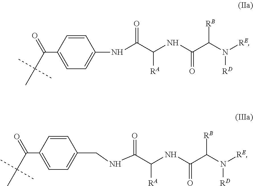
C1(C(C(C)(C)C)=O)=CC=C(NC(C([RA])NC(=O)C(N([RE])[RD])[RB])=O)C=C1.C1(C(C(C)(C)C)=O)=CC=C(CNC(C([RA])NC(=O)C(N([RE])[RD])[RB])=O)C=C1
